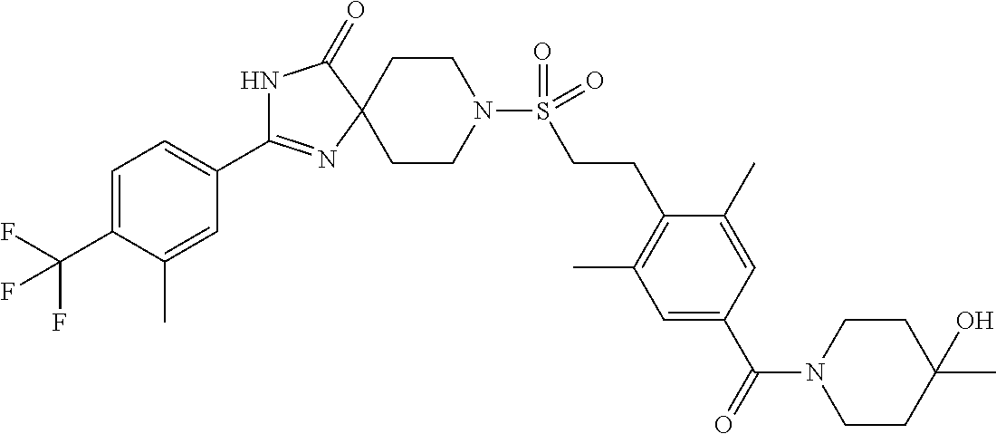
N1C(C2=CC=C(C(F)(F)F)C(C)=C2)=NC2(C1=O)CCN(S(=O)(=O)CCC1=C(C)C=C(C(N3CCC(C)(O)CC3)=O)C=C1C)CC2
